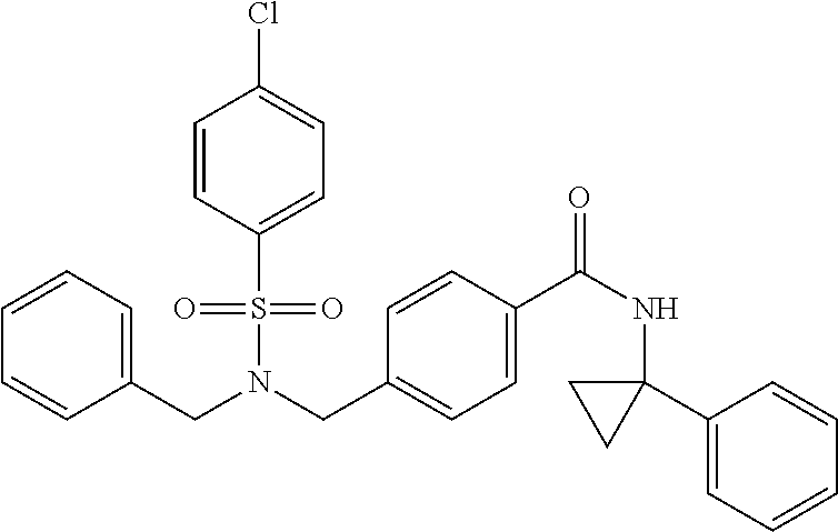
C1=CC(S(N(CC2=CC=C(C(NC3(C4=CC=CC=C4)CC3)=O)C=C2)CC2=CC=CC=C2)(=O)=O)=CC=C1Cl
